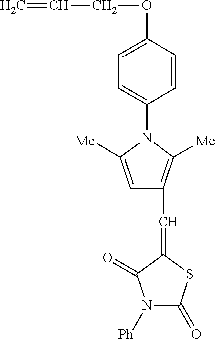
C1=C(OCC=C)C=CC(N2C([Me])=CC(C=C3SC(=O)N([Ph])C3=O)=C2[Me])=C1
